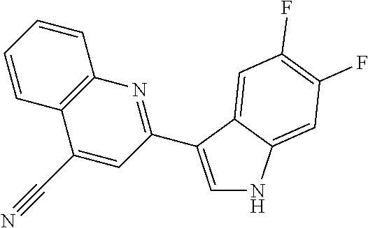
C1=C(C2=NC3=C(C(C#N)=C2)C=CC=C3)C2=CC(F)=C(F)C=C2N1
